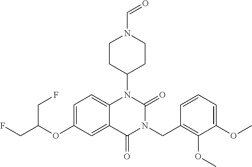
C12=CC=C(OC(CF)CF)C=C1C(=O)N(CC1=C(OC)C(OC)=CC=C1)C(=O)N2C1CCN(C=O)CC1
